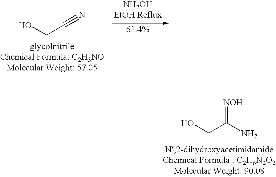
OCC#N.OCC(N)=[NOH]
